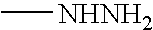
C[NHNH2]
